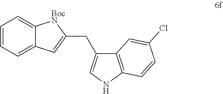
C1=CC=C2C(=C1)[BocN]C(CC1=CNC3=C1C=C(Cl)C=C3)=C2
